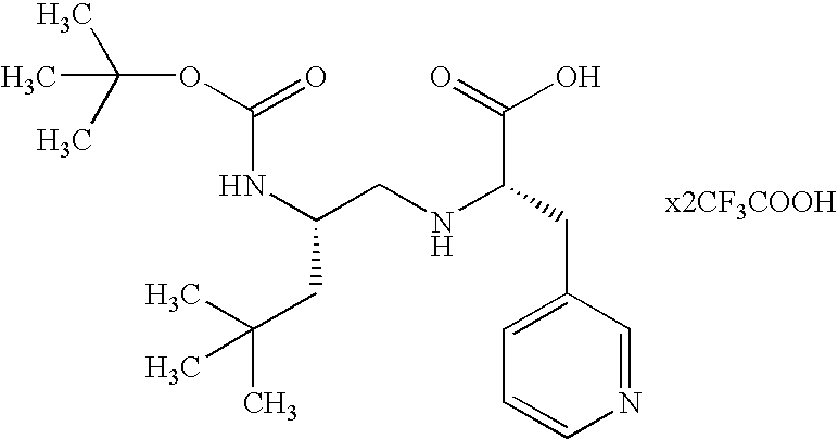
N(C(CNC(CC1=CC=CN=C1)C(=O)O)CC(C)(C)C)C(OC(C)(C)C)=O
